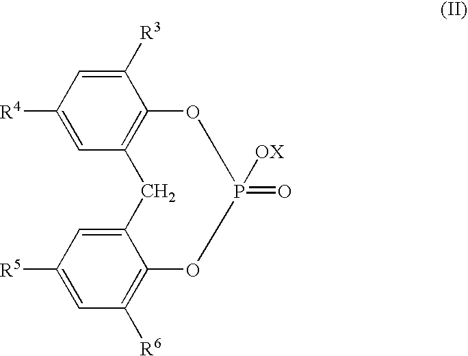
[R4]C1=CC2=C(C([R3])=C1)OP(=O)([OX])OC1=C([R6])C=C([R5])C=C1C2
